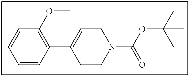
C1=CC(C2=CCN(C(OC(C)(C)C)=O)CC2)=C(OC)C=C1
